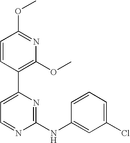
C1=CC(C2=CC=NC(NC3=CC(Cl)=CC=C3)=N2)=C(OC)N=C1OC
